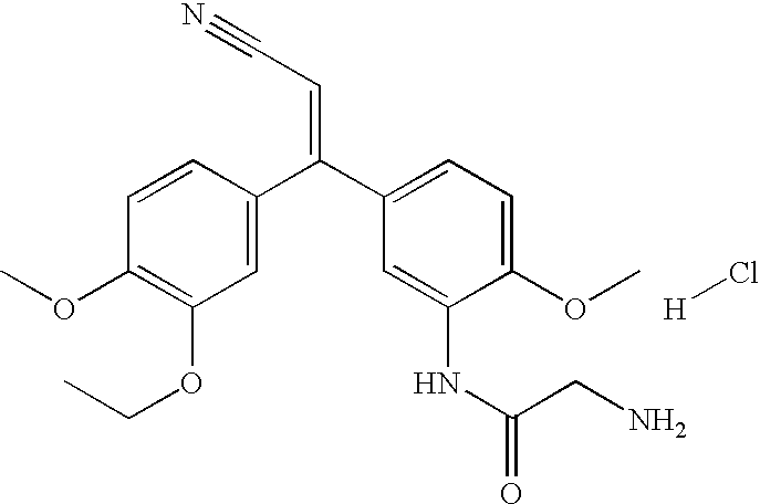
[H]Cl.C1=CC(OC)=C(OCC)C=C1C(C1=CC=C(OC)C(NC(CN)=O)=C1)=CC#N
